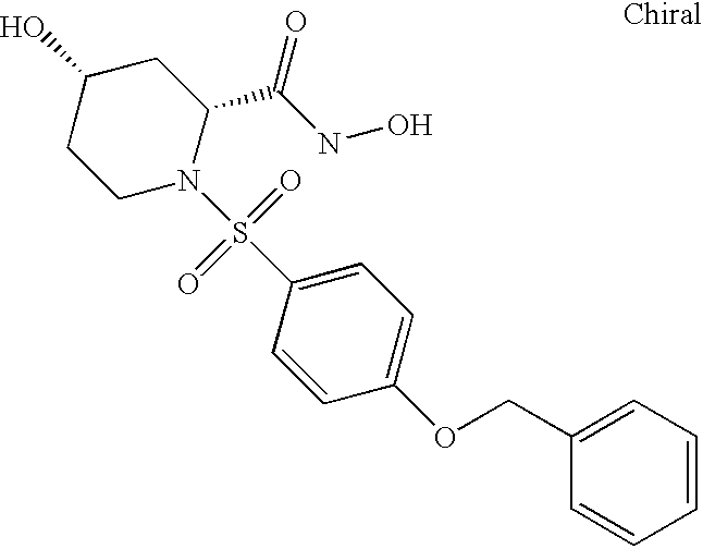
C1(O)CCN(S(C2=CC=C(OCC3=CC=CC=C3)C=C2)(=O)=O)C(C(NO)=O)C1
